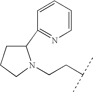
C1(C2=NC=CC=C2)CCCN1CCC(C)C
